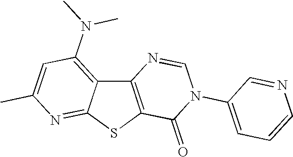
C12=C(SC3=NC(C)=CC(N(C)C)=C13)C(=O)N(C1=CC=CN=C1)C=N2
